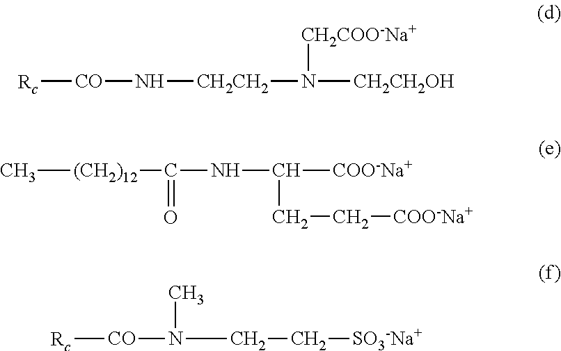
C[(CH2)12]C(NC(CC[COO-Na+])[COO-Na+])=O.[Rc][CO]N[CH2CH2]N([CH2COO-Na+])[CH2CH2OH].[Rc][CO]N(CC[SO3-Na+])C
